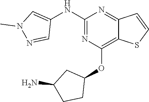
C1(NC2=CN(C)N=C2)=NC(OC2CC(N)CC2)=C2C(=N1)C=CS2
